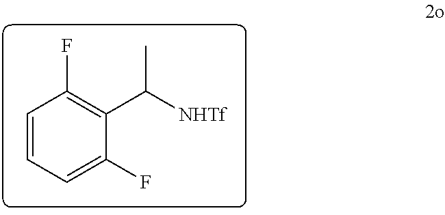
C1=CC=C(F)C(C([NHTf])C)=C1F
